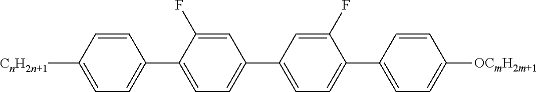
[CnH2n+1]C1=CC=C(C2=CC=C(C3=CC=C(C4=CC=C([OCmH2m+1])C=C4)C(F)=C3)C=C2F)C=C1
